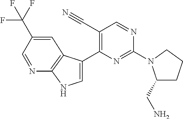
C1(N2C(CN)CCC2)=NC(C2=CNC3=C2C=C(C(F)(F)F)C=N3)=C(C#N)C=N1
